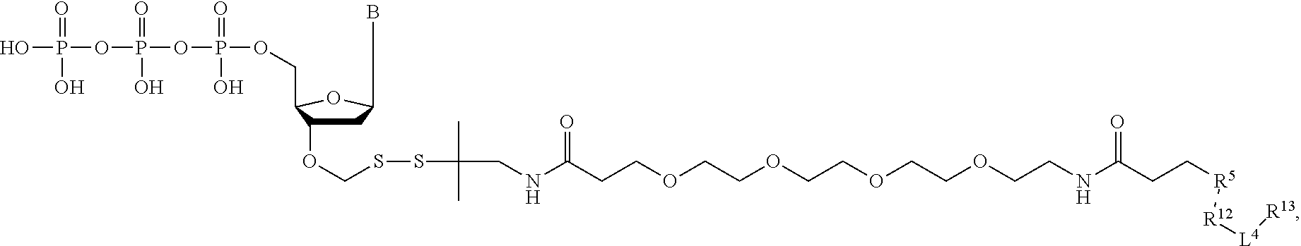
C1C(OCSSC(C)(C)CNC(CCOCCOCCOCCOCCNC(CC[R5][R12][L4][R13])=O)=O)C(COP(OP(=O)(OP(O)(O)=O)O)(=O)O)OC1B
